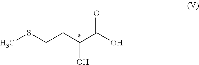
O=C(C(O)CCSC)O
